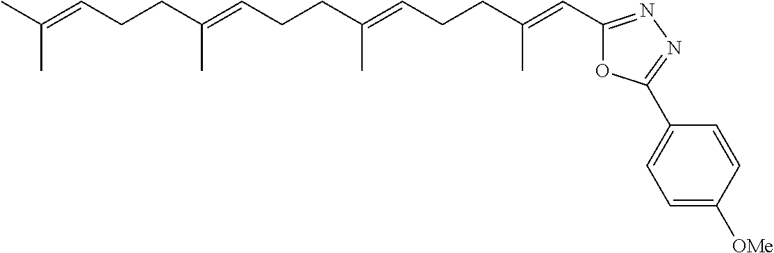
C(C(=CCCC(=CC1=NN=C(C2=CC=C([OMe])C=C2)O1)C)C)CC=C(C)CCC=C(C)C
